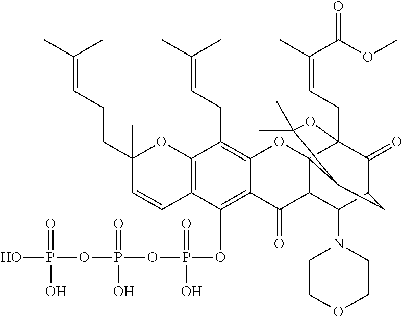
C12=C(OP(=O)(O)OP(OP(O)(=O)O)(=O)O)C3=C(C(CC=C(C)C)=C1OC14C(C2=O)C(N2CCOCC2)C2C(=O)C1(CC=C(C)C(=O)OC)OC(C)(C)C4C2)OC(C)(CCC=C(C)C)C=C3
